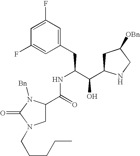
C1(F)=CC(F)=CC(CC(C(C2CC([OBn])CN2)O)NC(C2CN(CCCCC)C(=O)N2[Bn])=O)=C1
